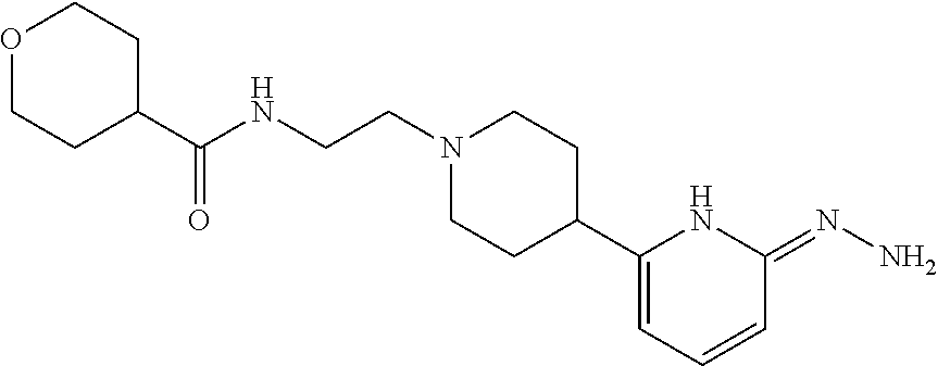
O1CCC(C(NCCN2CCC(C3=CC=CC(=NN)N3)CC2)=O)CC1
